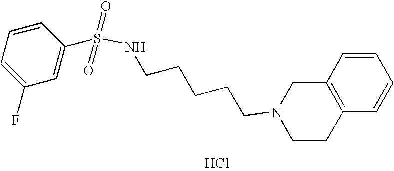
Cl.C(CCCCN1CCC2=C(C1)C=CC=C2)NS(=O)(=O)C1=CC(F)=CC=C1
